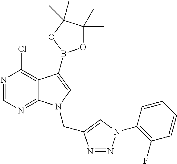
C12=C(Cl)N=CN=C1N(CC1=CN(C3=C(F)C=CC=C3)N=N1)C=C2B1OC(C)(C)C(C)(C)O1
